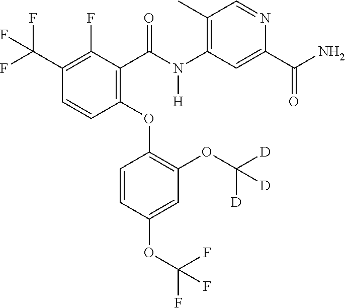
C1(C(F)(F)F)=C(F)C(C(N(C2=C(C)C=NC(C(N)=O)=C2)[H])=O)=C(OC2=C(OC([D])([D])[D])C=C(OC(F)(F)F)C=C2)C=C1
